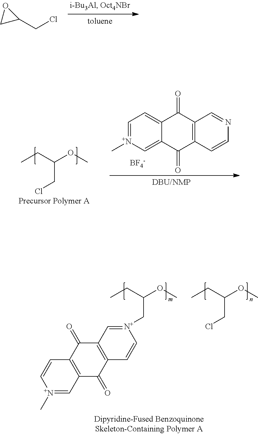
C1(CCl)OC1.CCC(OC)CCl.C1=[N+](C)C=C2C(=C1)C(=O)C1=C(C2=O)C=CN=C1.[BF4-].[N+]1(CC(OC)CC)=CC2=C(C=C1)C(=O)C1=C(C2=O)C=C[N+](C)=C1.ClCC(OC)CC
